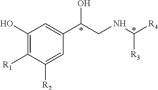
C1(O)=C([R1])C([R2])=CC(C(O)CNC([R4])[R3])=C1
